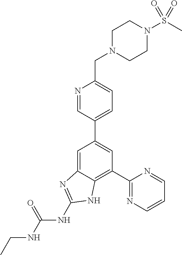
C1=C2C(=C(C3=NC=CC=N3)C=C1C1=CC=C(CN3CCN(S(C)(=O)=O)CC3)N=C1)NC(NC(NCC)=O)=N2
